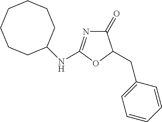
C1(=O)N=C(NC2CCCCCCC2)OC1CC1=CC=CC=C1
